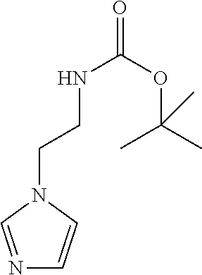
C(CNC(=O)OC(C)(C)C)N1C=NC=C1
